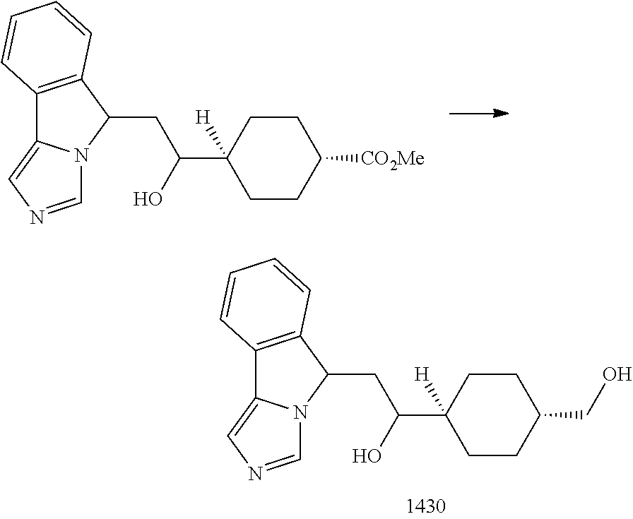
C1(CC(C2([H])CCC([CO2Me])CC2)O)C2=C(C3=CN=CN13)C=CC=C2.C1(CC(C2([H])CCC(CO)CC2)O)C2=C(C3=CN=CN13)C=CC=C2
